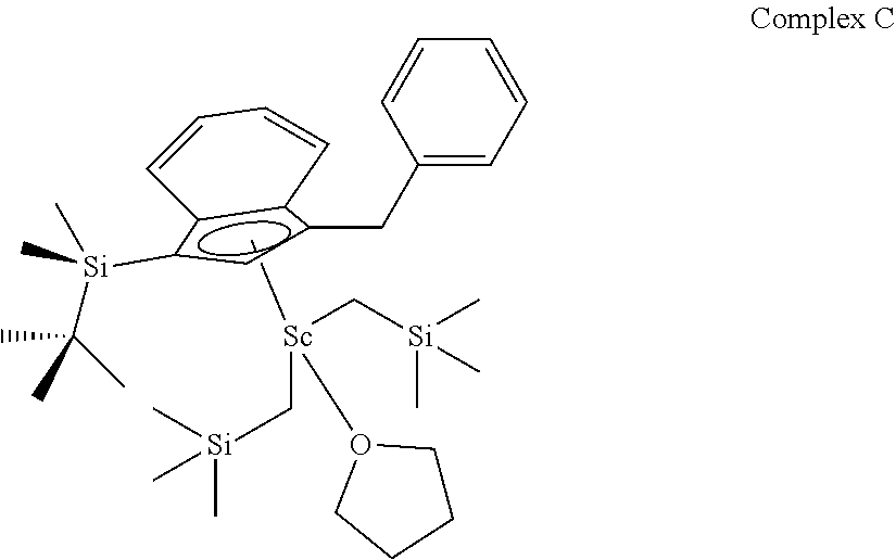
c12c(c([Si](C(C)(C)C)(C)C)cc1CC1=CC=CC=C1)C=CC=C2.C[Sc](C[Si](C)(C)C)(C[Si](C)(C)C)O1CCCC1
